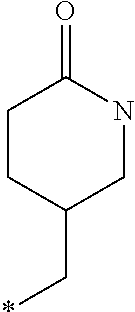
C1CC(C*)CNC1=O
